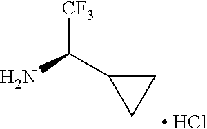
NC(C1CC1)[CF3].[ HCl]
